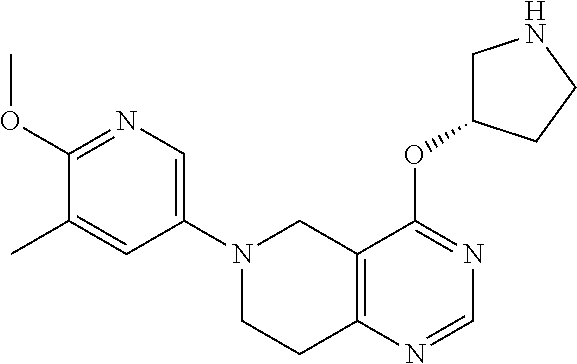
C1(OC)=NC=C(N2CCC3=C(C2)C(OC2CNCC2)=NC=N3)C=C1C
